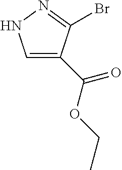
C1=C(C(OCC)=O)C(Br)=NN1
